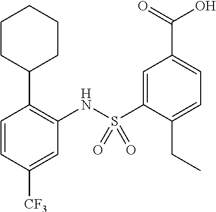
C1=CC([CF3])=CC(NS(C2=CC(C(=O)O)=CC=C2CC)(=O)=O)=C1C1CCCCC1
